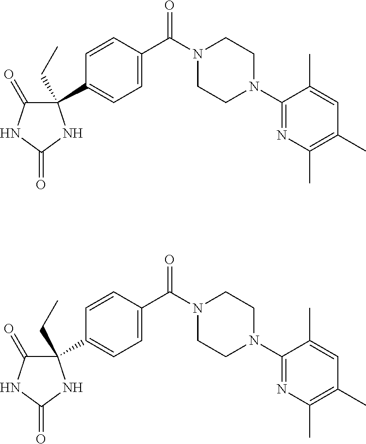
C1(C2=CC=C(C(N3CCN(C4=NC(C)=C(C)C=C4C)CC3)=O)C=C2)(CC)C(=O)NC(=O)N1.C1(C2=CC=C(C(N3CCN(C4=NC(C)=C(C)C=C4C)CC3)=O)C=C2)(CC)C(=O)NC(=O)N1
